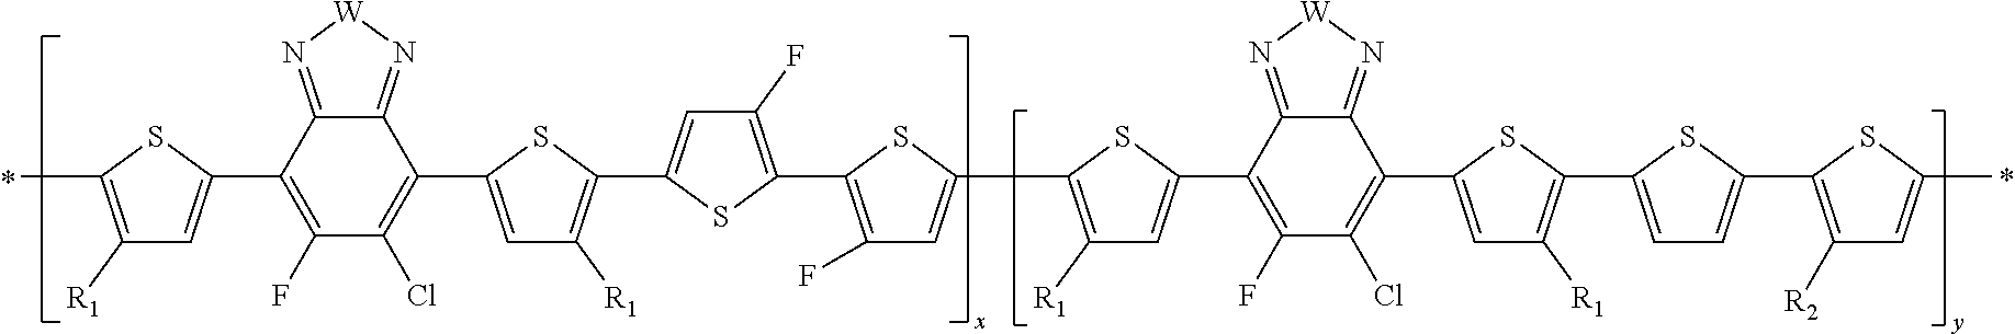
C1([R1])=C(C)SC(C2=C(F)C(Cl)=C(C3=CC([R1])=C(C4=CC(F)=C(C5=C(F)C=C(C6=C([R1])C=C(C7=C(F)C(Cl)=C(C8=CC([R1])=C(C9=CC=C(C%10=C([R2])C=C(C)S%10)S9)S8)C8=N[W]N=C78)S6)S5)S4)S3)C3=N[W]N=C23)=C1
